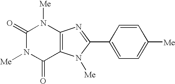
C1(=O)N([Me])C(=O)C2=C(N1[Me])N=C(C1=CC=C([Me])C=C1)N2[Me]
